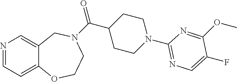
N1=CC=C2C(=C1)CN(C(C1CCN(C3=NC=C(F)C(OC)=N3)CC1)=O)CCO2
